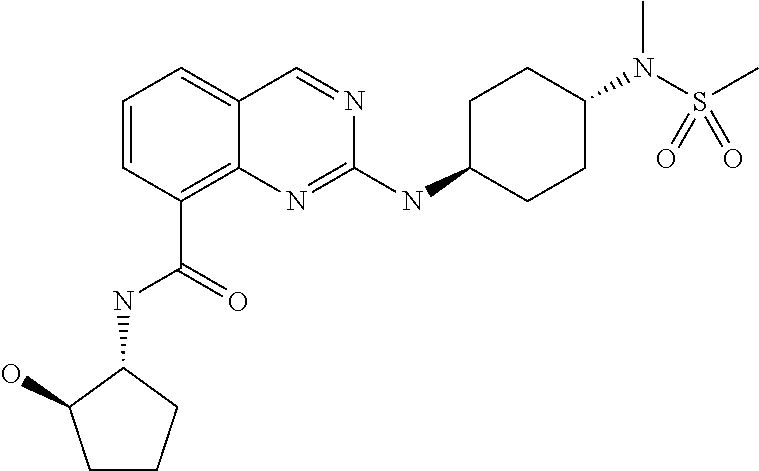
C1=CC=C2C(=C1C(=O)NC1C(O)CCC1)N=C(NC1CCC(N(S(C)(=O)=O)C)CC1)N=C2
